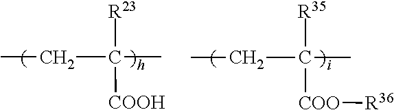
[COOH]C([R23])(CC)C.[R36][COO]C([R35])(CC)C
